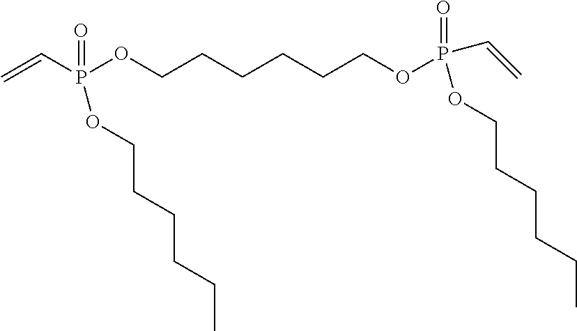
C=CP(OCCCCCCOP(=O)(OCCCCCC)C=C)(=O)OCCCCCC
